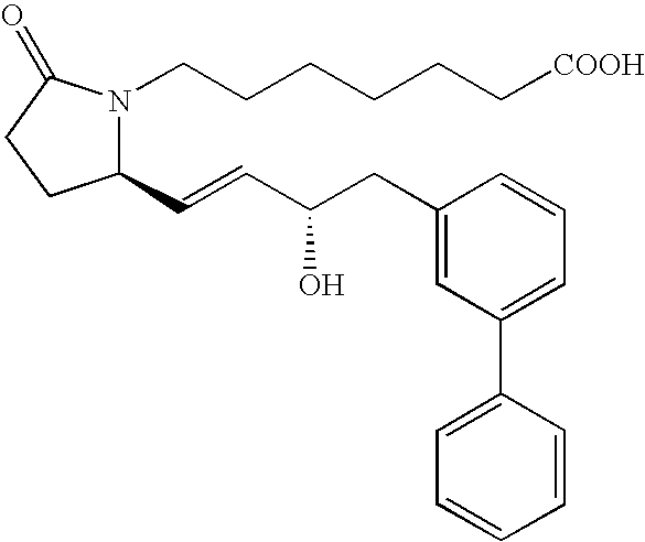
C1(C=CC(CC2=CC(C3=CC=CC=C3)=CC=C2)O)N(CCCCCC[COOH])C(=O)CC1
